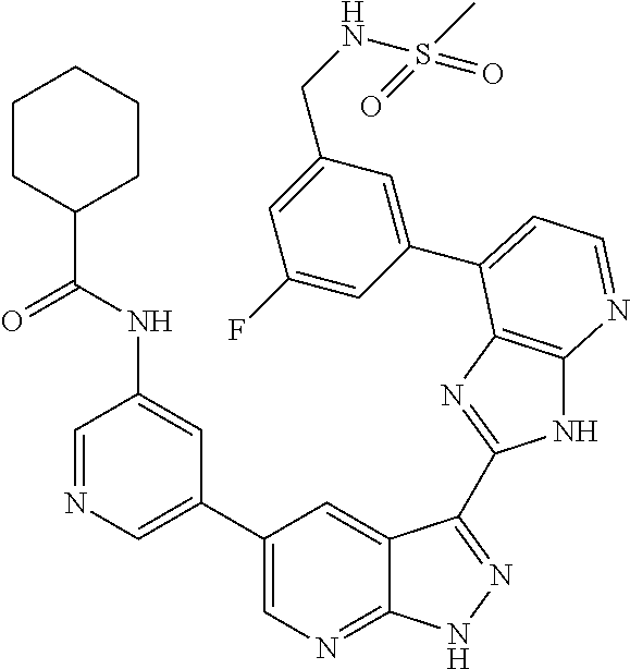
C1=NC=C(C2=CN=C3C(=C2)C(C2=NC4=C(N2)N=CC=C4C2=CC(CNS(C)(=O)=O)=CC(F)=C2)=NN3)C=C1NC(C1CCCCC1)=O
